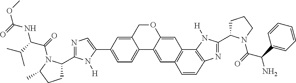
C1=C(C2=CC=C3C(=C2)COC2=CC4=C(C=C32)C=CC2=C4N([H])C(C3CCCN3C(=O)C(C3=CC=CC=C3)N)=N2)N([H])C(C2CCC(C)N2C(=O)C(C(C)C)NC(=O)OC)=N1
